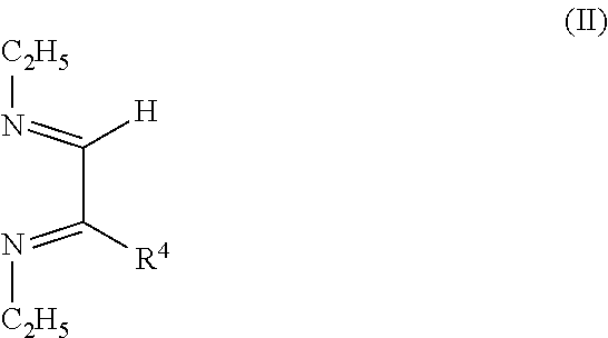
C(C(=N[C2H5])[H])(=N[C2H5])[R4]
